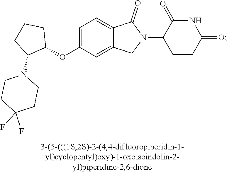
C1=C(OC2CCCC2N2CCC(F)(F)CC2)C=C2C(=C1)C(=O)N(C1CCC(=O)NC1=O)C2
